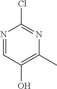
N1=CC(O)=C(C)N=C1Cl
